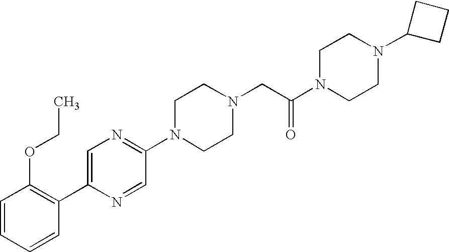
C1=CC=CC(C2=CN=C(N3CCN(CC(N4CCN(C5CCC5)CC4)=O)CC3)C=N2)=C1OCC
